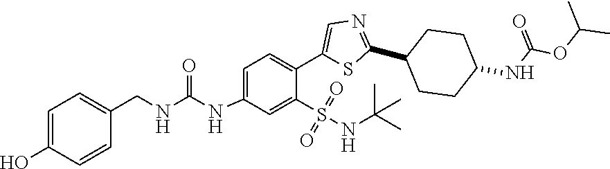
C1=C(NC(=O)NCC2=CC=C(O)C=C2)C=C(S(=O)(=O)NC(C)(C)C)C(C2=CN=C(C3CCC(NC(OC(C)C)=O)CC3)S2)=C1
